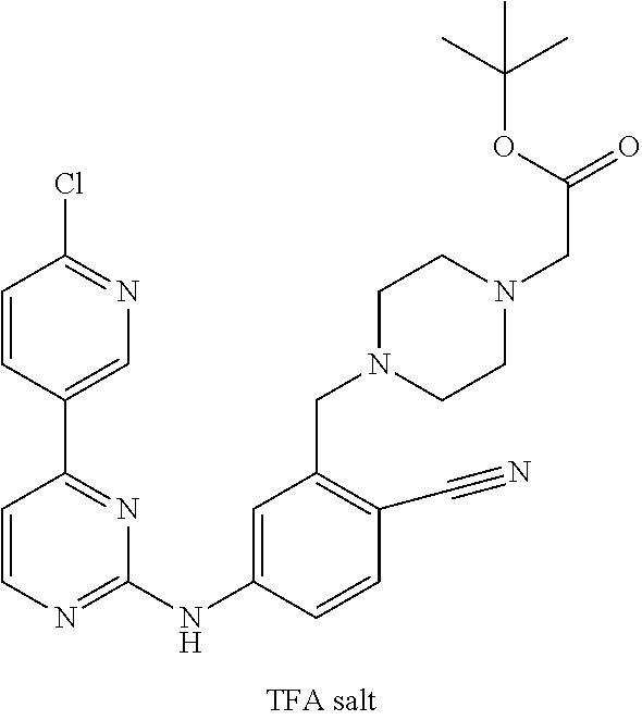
C1=C(C2=NC(NC3=CC(CN4CCN(CC(=O)OC(C)(C)C)CC4)=C(C#N)C=C3)=NC=C2)C=CC(Cl)=N1
